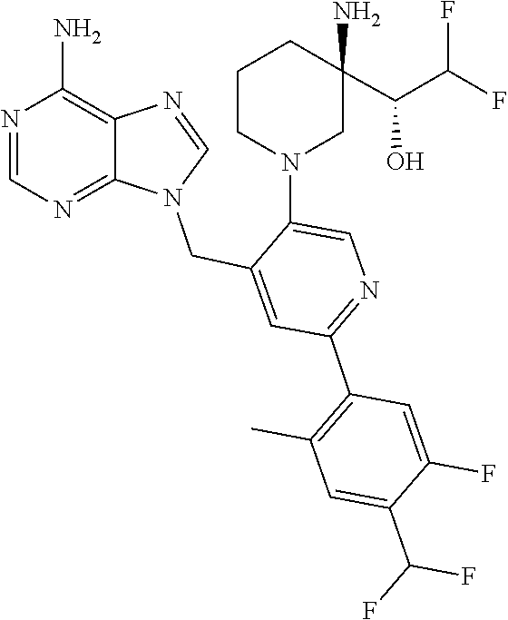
C1=NC2=C(N)N=CN=C2N1CC1=CC(C2=C(C)C=C(C(F)F)C(F)=C2)=NC=C1N1CC(N)(C(C(F)F)O)CCC1
